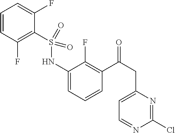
N(C1=CC=CC(C(=O)CC2=CC=NC(Cl)=N2)=C1F)S(=O)(=O)C1=C(F)C=CC=C1F
